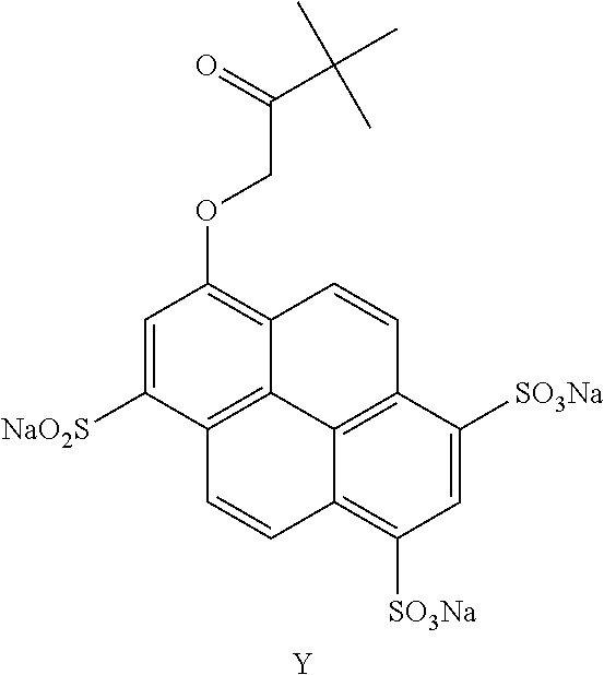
C1=C([NaO2S])C2=C3C(=C1OCC(=O)C(C)(C)C)C=CC1=C3C(=C([SO3Na])C=C1[SO3Na])C=C2.[Y]
